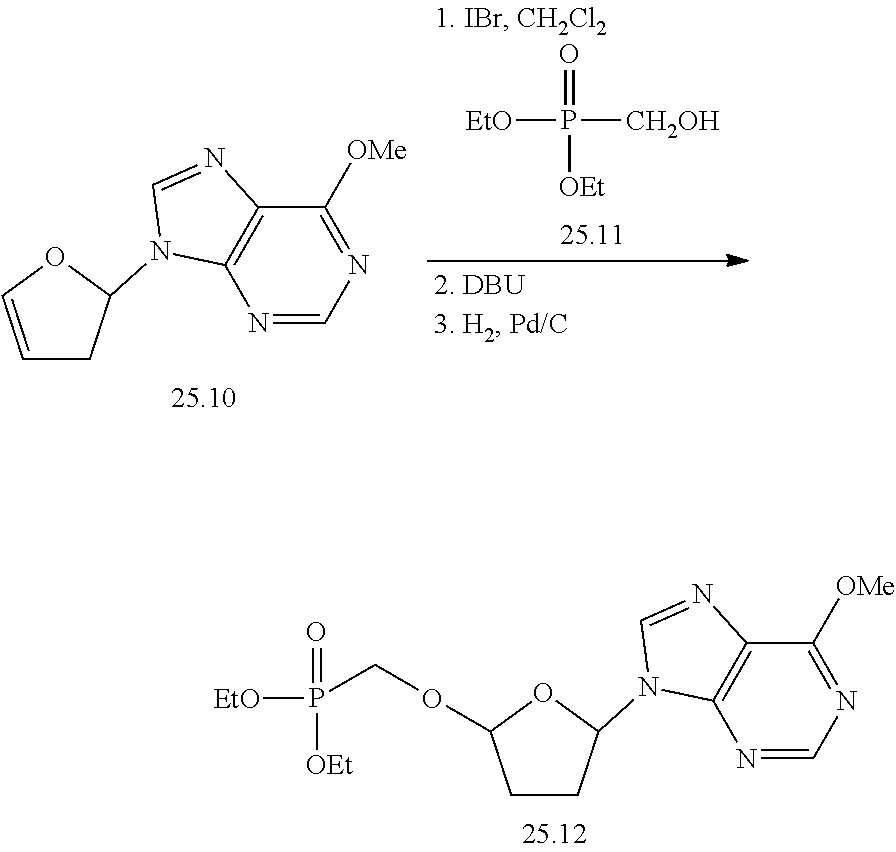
C1CC(N2C3=C(C([OMe])=NC=N3)N=C2)OC1OCP([EtO])(=O)[OEt].C1=COC(N2C3=C(C([OMe])=NC=N3)N=C2)C1.[EtO]P([CH2OH])(=O)[OEt]
